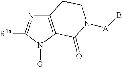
C12=C(N([G])C([R1a])=N1)C(=O)N([A]B)CC2
